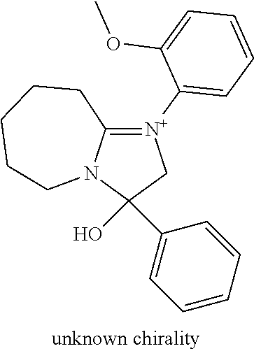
C1(O)(C2=CC=CC=C2)C[N+](C2=CC=CC=C2OC)=C2N1CCCCC2
